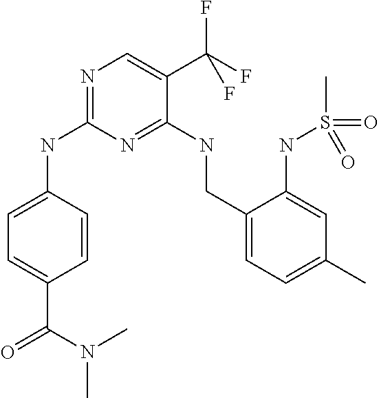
N(C1=NC=C(C(F)(F)F)C(NCC2=CC=C(C)C=C2NS(=O)(C)=O)=N1)C1=CC=C(C(=O)N(C)C)C=C1
